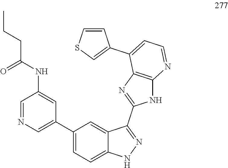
C1(NC(CCC)=O)=CC(C2=CC=C3C(=C2)C(C2=NC4=C(N2)N=CC=C4C2=CSC=C2)=NN3)=CN=C1
